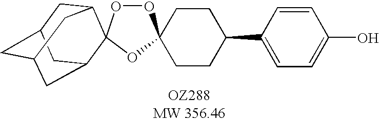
O1OC2(OC13CCC(C1=CC=C(O)C=C1)CC3)C1CC3CC(CC2C3)C1
